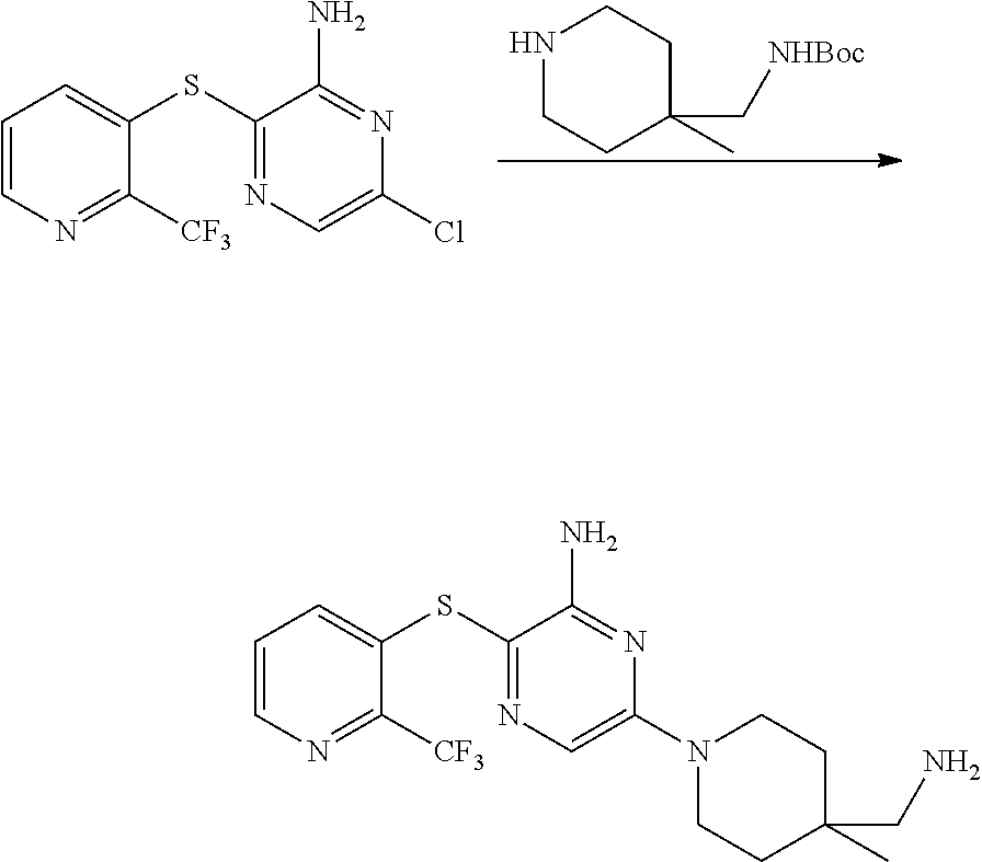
N1CCC(C)(C[NHBoc])CC1.C1(SC2=CC=CN=C2[CF3])=NC=C(Cl)N=C1N.C1(SC2=CC=CN=C2[CF3])=NC=C(N2CCC(C)(CN)CC2)N=C1N
